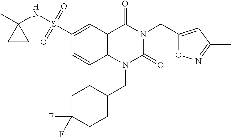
CC1(NS(=O)(=O)C2=CC3=C(C=C2)N(CC2CCC(F)(F)CC2)C(=O)N(CC2=CC(C)=NO2)C3=O)CC1
